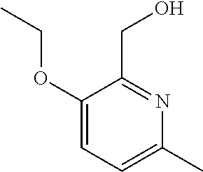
C1(OCC)=CC=C(C)N=C1CO
